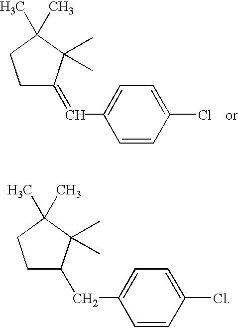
C1(Cl)=CC=C(C=C2CCC(C)(C)C2(C)C)C=C1.C1(Cl)=CC=C(CC2CCC(C)(C)C2(C)C)C=C1
